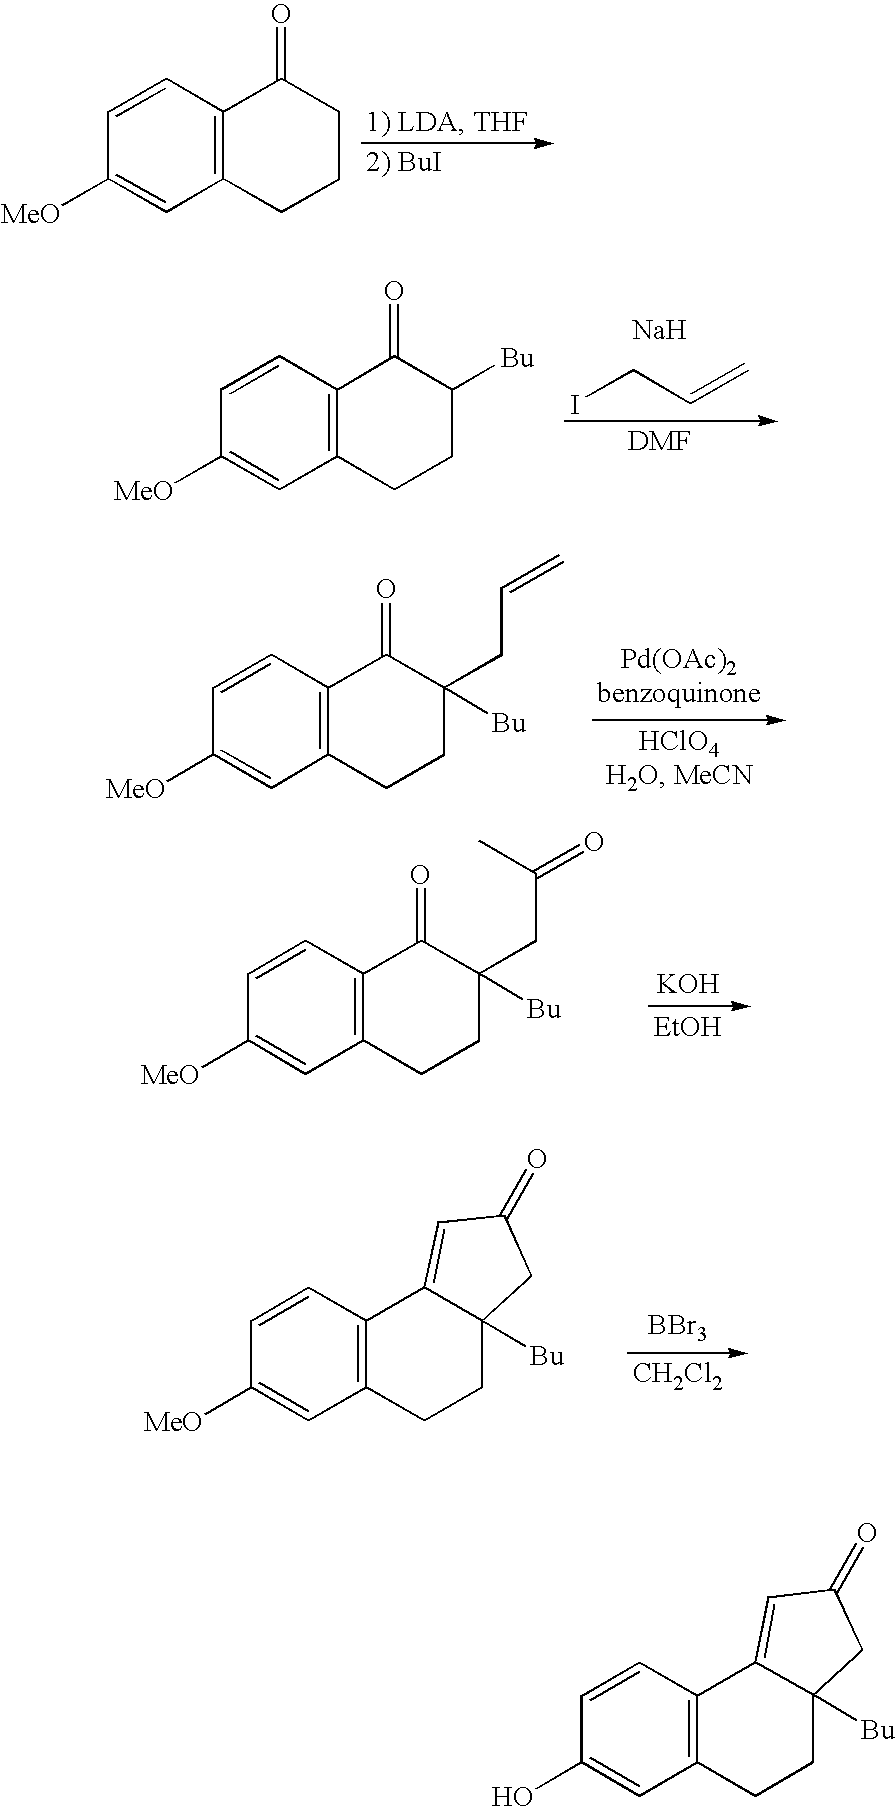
ICC=C.[Na].C1=CC2=C(C=C1[MeO])CCC([Bu])C2=O.C1=CC2=C(C=C1[MeO])CCC(CC=C)([Bu])C2=O.[BBr3].[CH2Cl2].C1=CC2=C(C=C1[MeO])CCC1([Bu])C2=CC(=O)C1.C1=CC2=C(C=C1[MeO])CCCC2=O.[KOH].C1=CC2=C(C=C1[MeO])CCC(CC(C)=O)([Bu])C2=O.[EtOH].C1=CC2=C(C=C1O)CCC1([Bu])C2=CC(=O)C1
